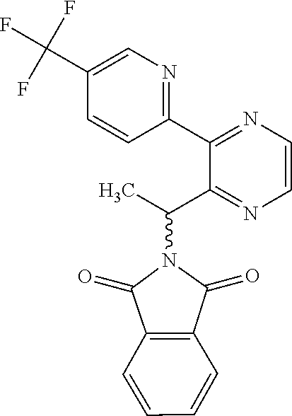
C1=C(C(F)(F)F)C=CC(C2=NC=CN=C2C(C)N2C(=O)C3=C(C2=O)C=CC=C3)=N1
